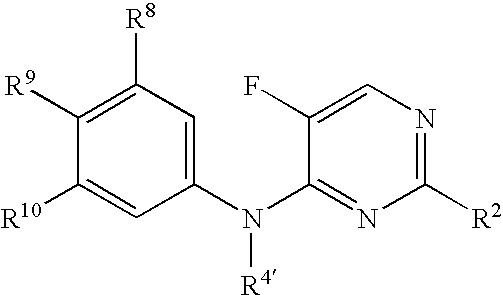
C1([R9])=C([R8])C=C(N(C2=NC([R2])=NC=C2F)[R4])C=C1[R10]
